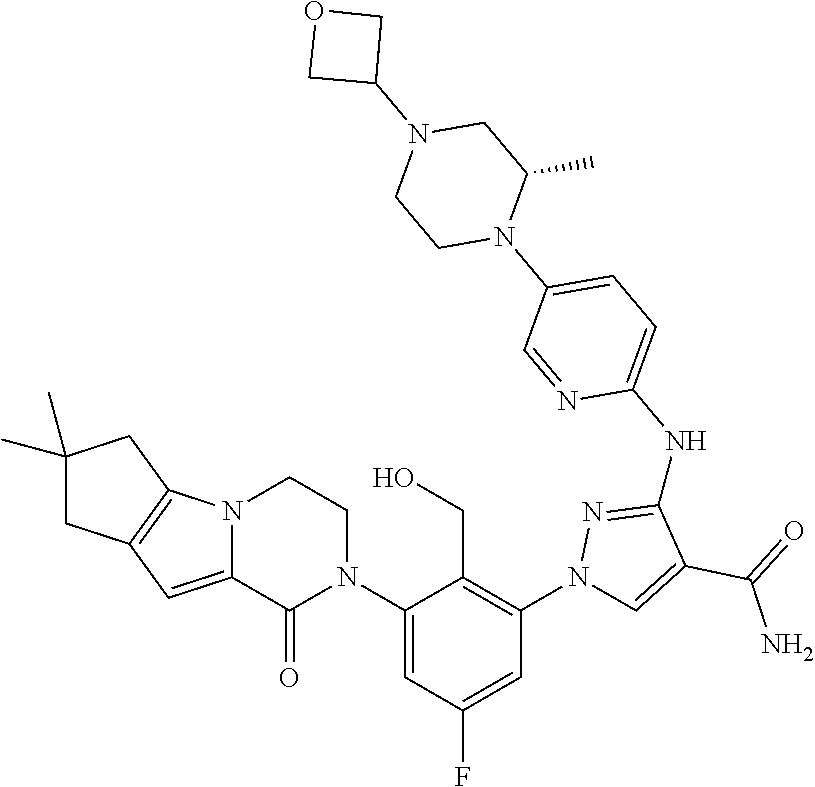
C12=CC3=C(N1CCN(C1=CC(F)=CC(N4C=C(C(=O)N)C(NC5=CC=C(N6C(C)CN(C7COC7)CC6)C=N5)=N4)=C1CO)C2=O)CC(C)(C)C3
